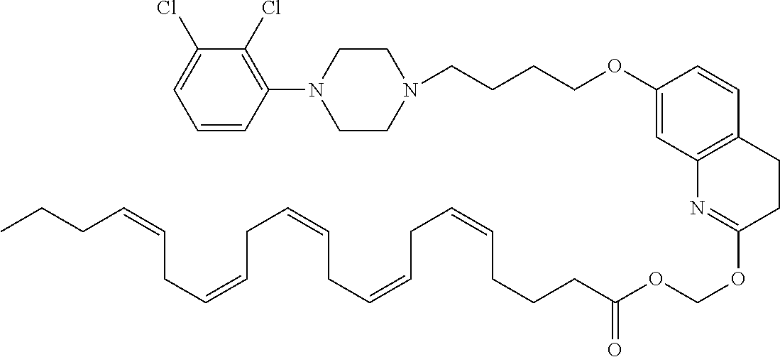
C(CCCOC1=CC2=C(C=C1)CCC(OCOC(CCCC=CCC=CCC=CCC=CCC=CCCC)=O)=N2)N1CCN(C2=C(Cl)C(Cl)=CC=C2)CC1
